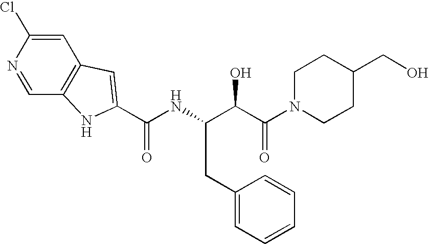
C1=C(Cl)N=CC2=C1C=C(C(NC(C(C(=O)N1CCC(CO)CC1)O)CC1=CC=CC=C1)=O)N2
